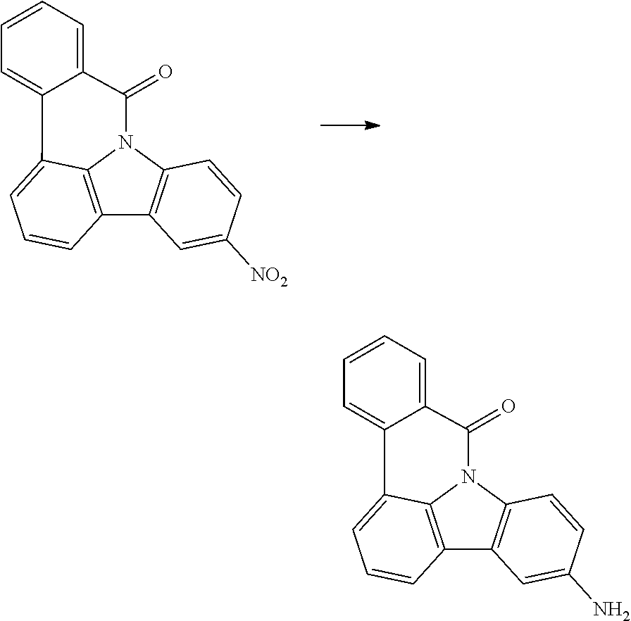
N12C(=O)C3=CC=CC=C3C3=CC=CC(=C13)C1=C2C=CC([NO2])=C1.N12C(=O)C3=CC=CC=C3C3=CC=CC(=C13)C1=C2C=CC(N)=C1
